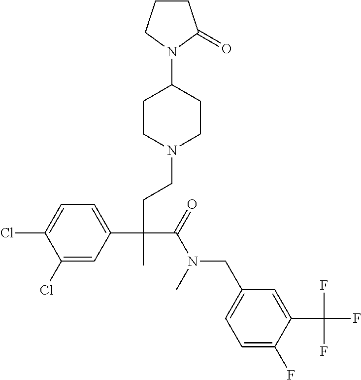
C1(Cl)=CC(C(CCN2CCC(N3CCCC3=O)CC2)(C(=O)N(CC2=CC=C(F)C(C(F)(F)F)=C2)C)C)=CC=C1Cl
